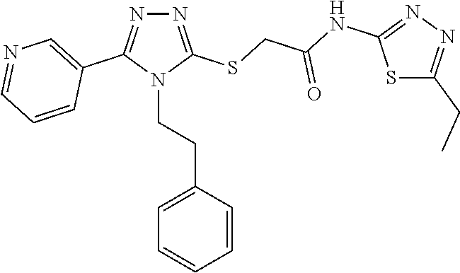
N1=C(SCC(NC2=NN=C(CC)S2)=O)N(CCC2=CC=CC=C2)C(C2=CN=CC=C2)=N1
